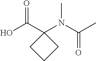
OC(C1(N(C(C)=O)C)CCC1)=O
